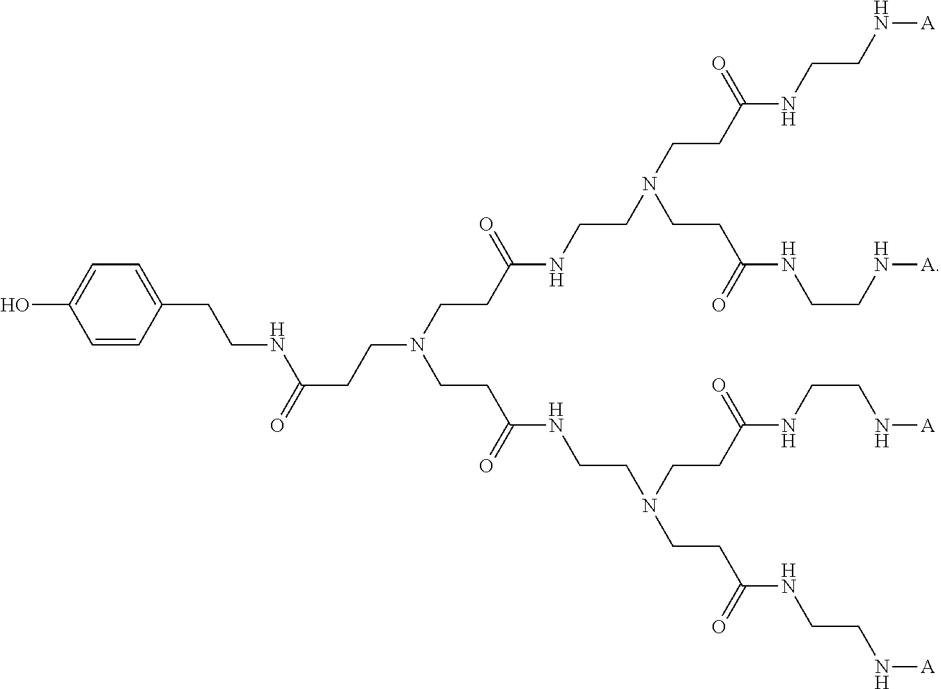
C1=CC(CCNC(=O)CCN(CCC(=O)NCCN(CCC(=O)NCCN[A])CCC(=O)NCCN[A])CCC(=O)NCCN(CCC(=O)NCCN[A])CCC(=O)NCCN[A])=CC=C1O
